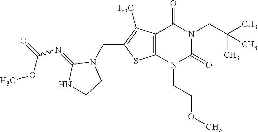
C12=C(N(CCOC)C(=O)N(CC(C)(C)C)C1=O)SC(CN1C(=NC(OC)=O)NCC1)=C2C
